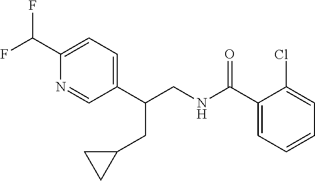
C1(C(NCC(C2=CC=C(C(F)F)N=C2)CC2CC2)=O)=CC=CC=C1Cl
